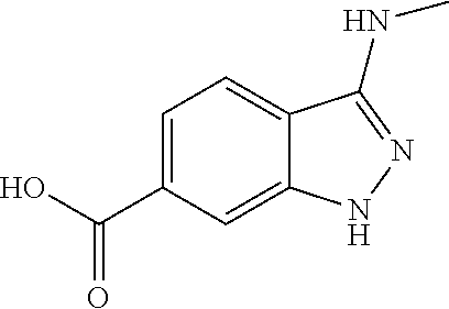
C1=C(C(=O)O)C=C2C(=C1)C(NC)=NN2
